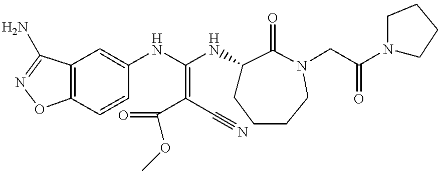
C12=C(C=CC(NC(=C(C#N)C(OC)=O)NC3CCCCN(CC(N4CCCC4)=O)C3=O)=C1)ON=C2N
